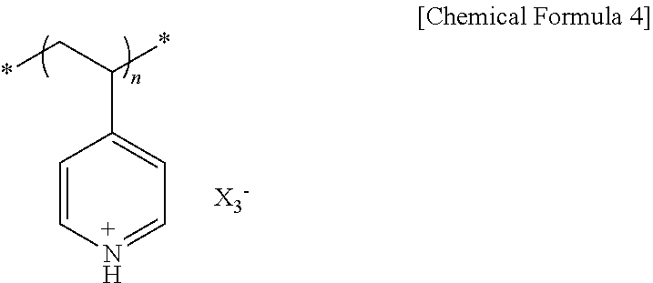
C1=CN=CC=C1C(C*)*
